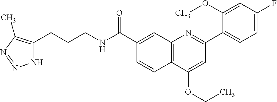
C1(C(NCCCC2=C(C)N=NN2)=O)=CC2=C(C=C1)C(OCC)=CC(C1=CC=C(F)C=C1OC)=N2
